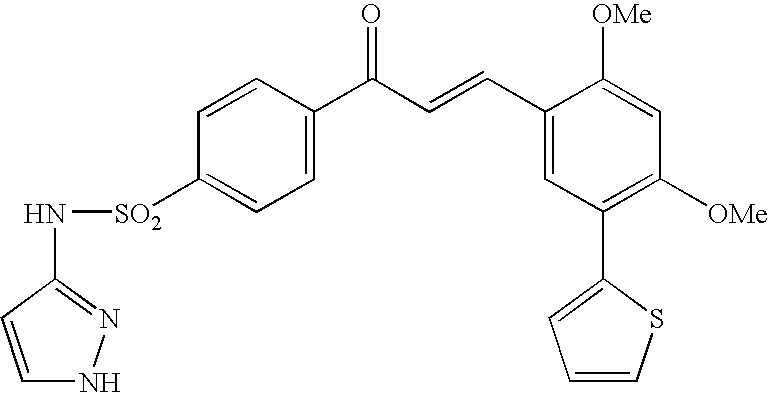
N([SO2]C1=CC=C(C(C=CC2=CC(C3=CC=CS3)=C([OMe])C=C2[OMe])=O)C=C1)C1=NNC=C1
